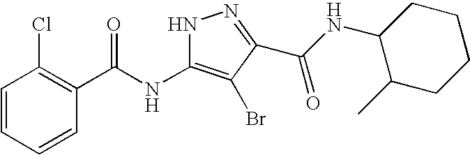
C1=CC=CC(C(NC2=C(Br)C(C(NC3C(C)CCCC3)=O)=NN2)=O)=C1Cl
